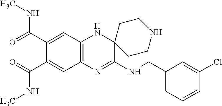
C12=C(N=C(NCC3=CC=CC(Cl)=C3)C3(N1)CCNCC3)C=C(C(NC)=O)C(C(NC)=O)=C2
